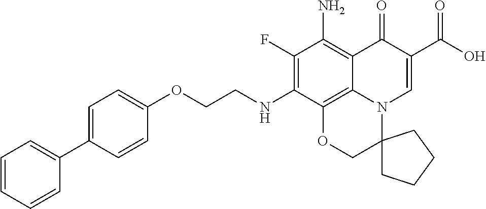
C1(C2=CC=C(OCCNC3=C(F)C(N)=C4C5=C3OCC3(N5C=C(C(O)=O)C4=O)CCCC3)C=C2)=CC=CC=C1
